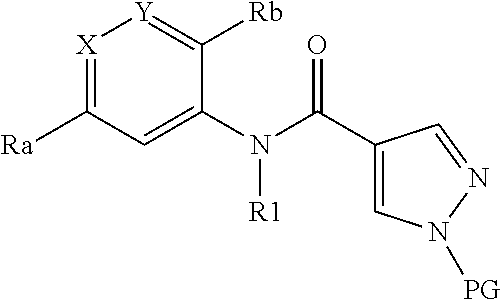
[X]1=C([Ra])C=C(N(C(C2=CN([PG])N=C2)=O)[R1])C([Rb])=[Y]1
